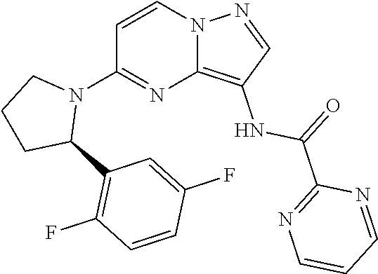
C1=CC(F)=CC(C2CCCN2C2=NC3=C(NC(C4=NC=CC=N4)=O)C=NN3C=C2)=C1F
